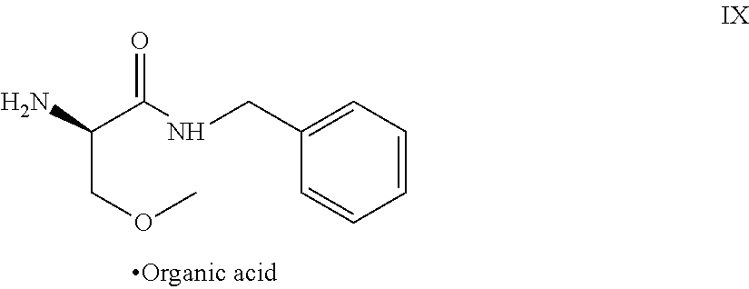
C1=C(CNC(C(N)COC)=O)C=CC=C1
